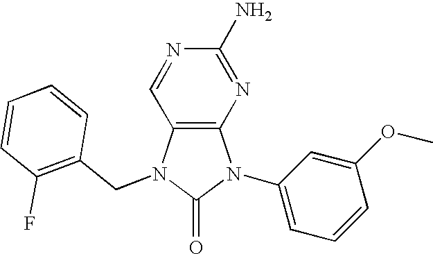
C1(N)=NC2=C(C=N1)N(CC1=C(F)C=CC=C1)C(=O)N2C1=CC=CC(OC)=C1
